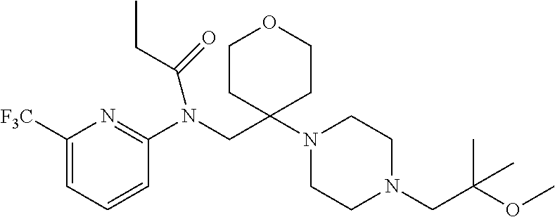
C1([F3C])=CC=CC(N(CC2(N3CCN(CC(OC)(C)C)CC3)CCOCC2)C(=O)CC)=N1
